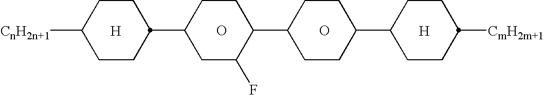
C1CC([CnH2n+1])CCC1C1CCC(C2CCC(C3CCC([CmH2m+1])CC3)CC2)C(F)C1.[H].[H].O.O
